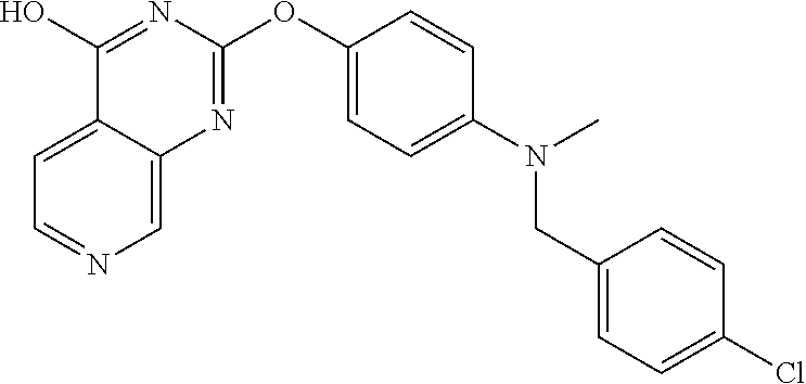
C12=CC=NC=C1N=C(OC1=CC=C(N(C)CC3=CC=C(Cl)C=C3)C=C1)N=C2O
